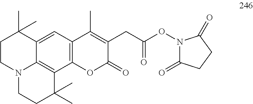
C1CN2C3=C(C4=C(C=C3C1(C)C)C(C)=C(CC(ON1C(=O)CCC1=O)=O)C(=O)O4)C(C)(C)CC2
